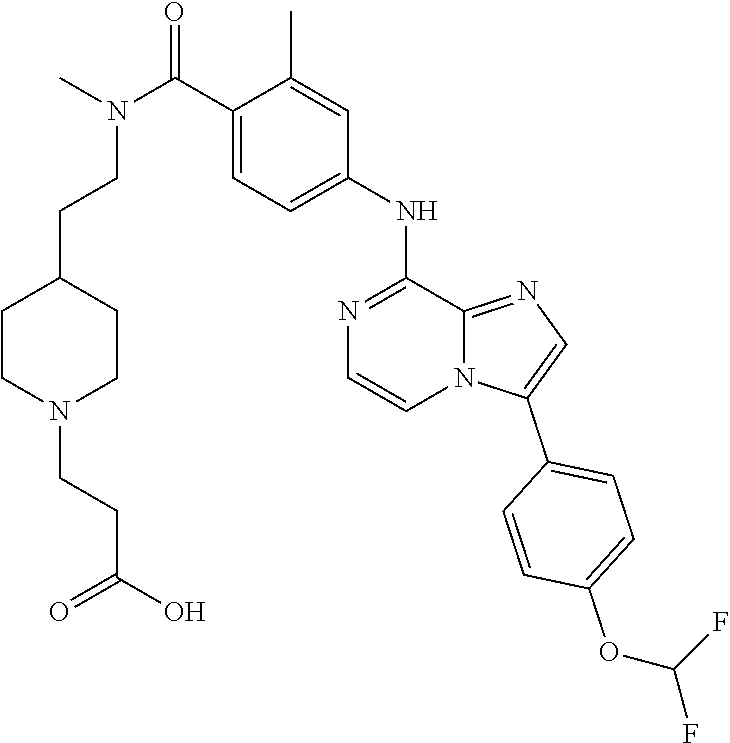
C1CN(CCC(O)=O)CCC1CCN(C(C1=CC=C(NC2=NC=CN3C2=NC=C3C2=CC=C(OC(F)F)C=C2)C=C1C)=O)C
